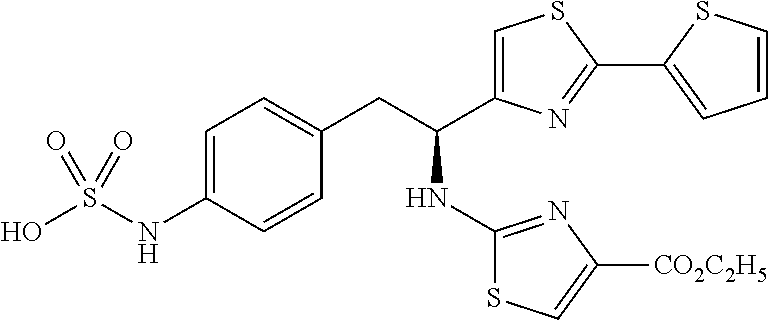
C1=C(NS(O)(=O)=O)C=CC(CC(C2=CSC(C3=CC=CS3)=N2)NC2=NC([CO2C2H5])=CS2)=C1
